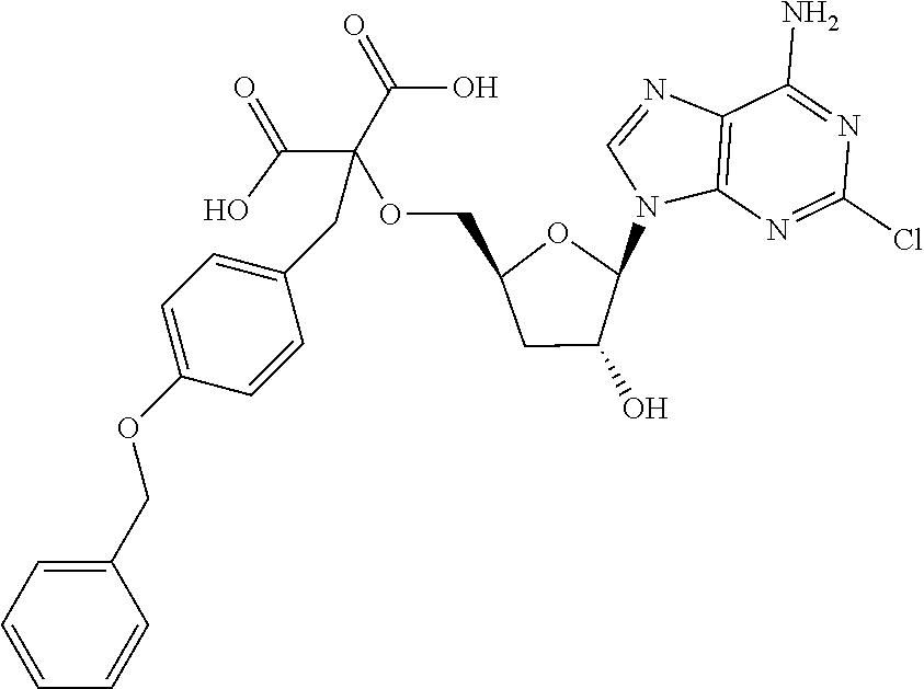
C12=C(N=C(Cl)N=C1N)N(C1OC(COC(C(=O)O)(C(=O)O)CC3=CC=C(OCC4=CC=CC=C4)C=C3)CC1O)C=N2
